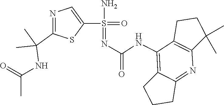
C1=C(S(=O)(N)=NC(NC2=C3CCCC3=NC3=C2CCC3(C)C)=O)SC(C(C)(NC(=O)C)C)=N1
